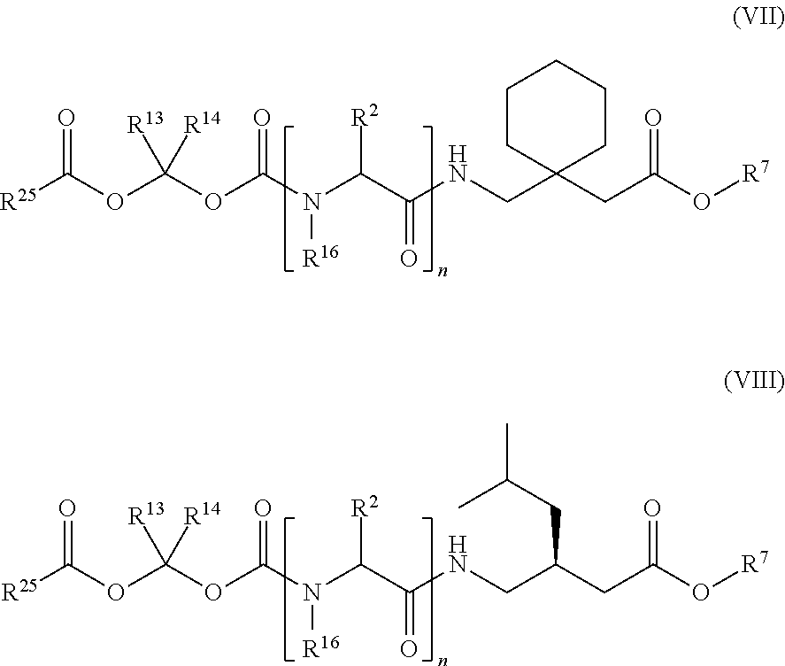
C1CC(CNC(C(N(C(OC(OC([R25])=O)([R13])[R14])=O)[R16])[R2])=O)(CC(O[R7])=O)CCC1.C(CNC(C(N(C(OC(OC([R25])=O)([R13])[R14])=O)[R16])[R2])=O)(CC(O[R7])=O)CC(C)C
